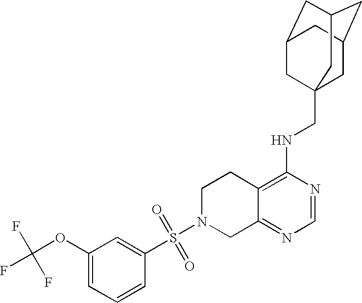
S(N1CC2=NC=NC(NCC34CC5CC(CC(C3)C5)C4)=C2CC1)(=O)(C1=CC(OC(F)(F)F)=CC=C1)=O
